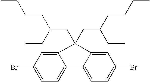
C(C)CCC(CC)CC1(CC(CC)CCCC)C2=CC(Br)=CC=C2C2=CC=C(Br)C=C21
